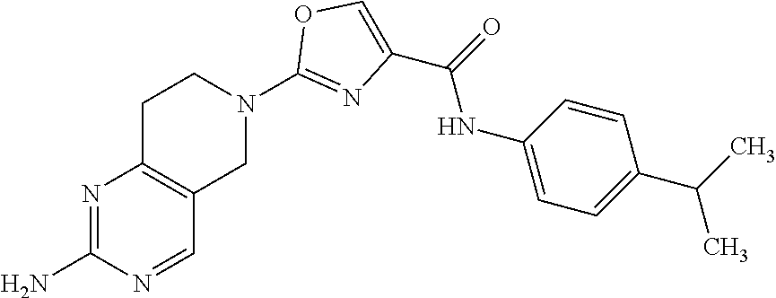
N1=C(N)N=CC2=C1CCN(C1=NC(C(=O)NC3=CC=C(C(C)C)C=C3)=CO1)C2
